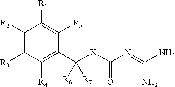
C1([R2])=C([R3])C([R4])=C(C([X]C(N=C(N)N)=O)([R6])[R7])C([R5])=C1[R1]
